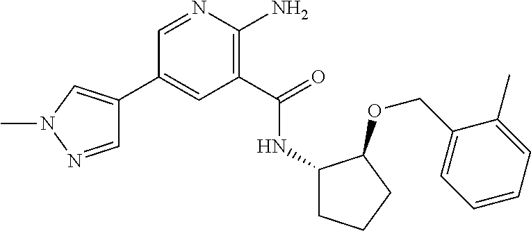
C1(C2=CN(C)N=C2)=CC(C(=O)NC2CCCC2OCC2=CC=CC=C2C)=C(N)N=C1
